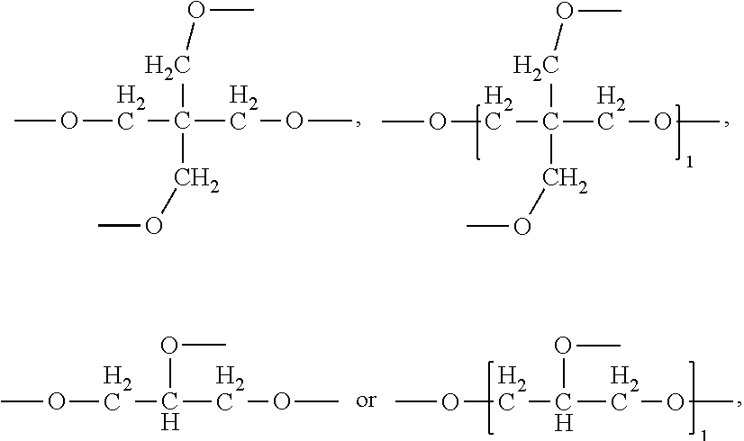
COCC(COC)(COC)COC.COCC(COC)(COC)COC.COCC(OC)COC.COCC(OC)COC
